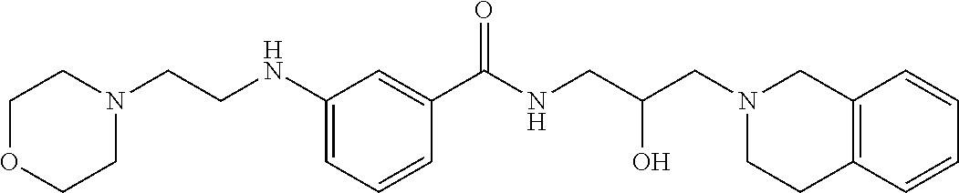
C1(NCCN2CCOCC2)=CC=CC(C(NCC(CN2CCC3=C(C2)C=CC=C3)O)=O)=C1
